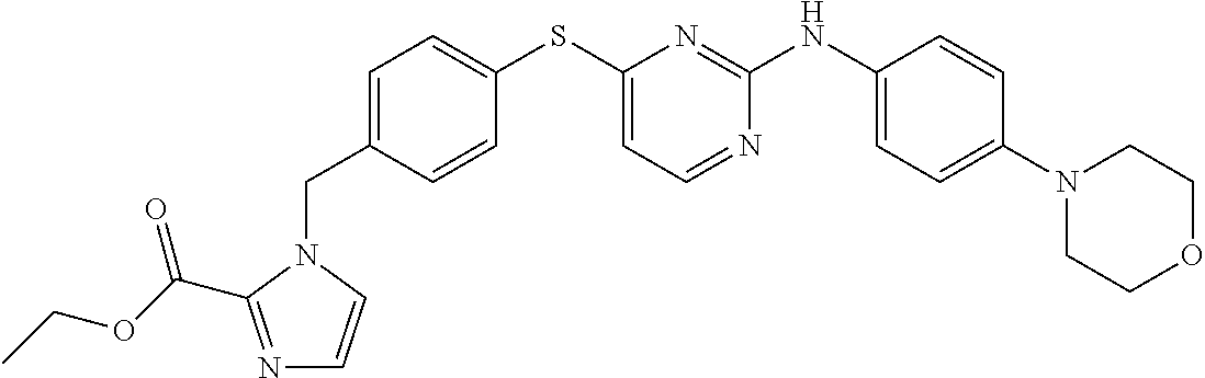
C1=C(CN2C=CN=C2C(OCC)=O)C=CC(SC2=CC=NC(NC3=CC=C(N4CCOCC4)C=C3)=N2)=C1
